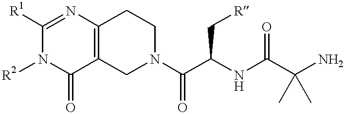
[R1]C1=NC2=C(C(=O)N1[R2])CN(C(C(NC(C(N)(C)C)=O)C[R])=O)CC2
